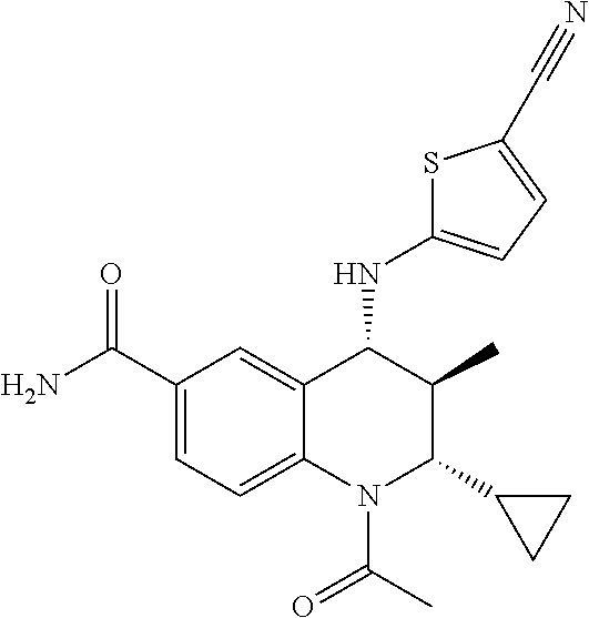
C1(C(=O)N)=CC=C2C(=C1)C(NC1=CC=C(C#N)S1)C(C)C(C1CC1)N2C(=O)C
